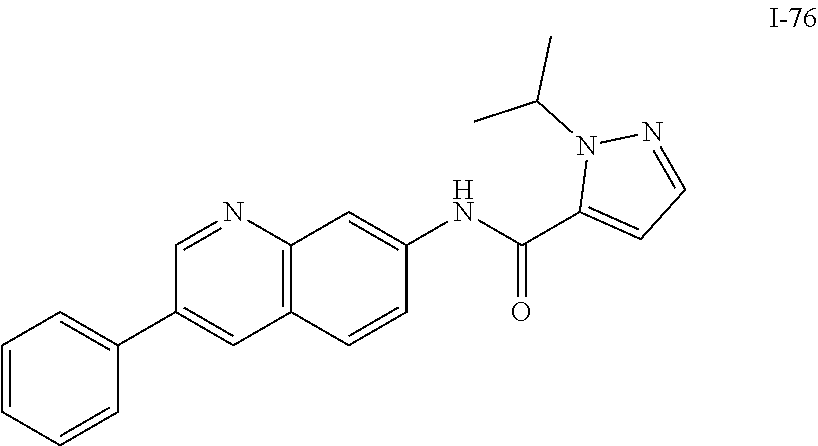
C1=CC=CC(C2=CC3=C(N=C2)C=C(NC(C2=CC=NN2C(C)C)=O)C=C3)=C1
